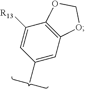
C1(C)=CC2=C(C([R13])=C1)OCO2
